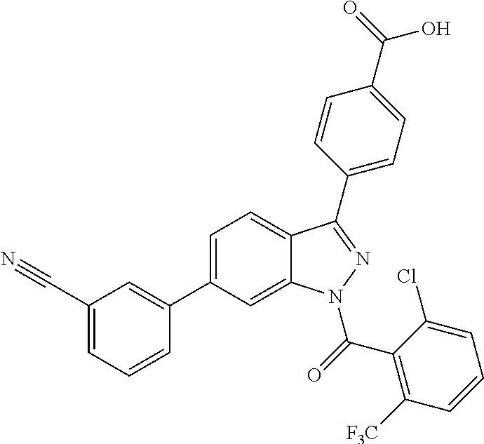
C1=C(C2=CC(C#N)=CC=C2)C=C2C(=C1)C(C1=CC=C(C(O)=O)C=C1)=NN2C(C1=C([F3C])C=CC=C1Cl)=O
